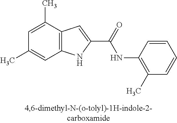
C12=C(C(C)=CC(C)=C1)C=C(C(=O)NC1=C(C)C=CC=C1)N2
